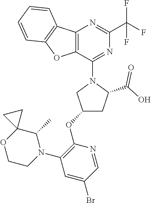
C12=C(C(N3CC(OC4=C(N5C(C)C6(OCC5)CC6)C=C(Br)C=N4)CC3C(O)=O)=NC(C(F)(F)F)=N1)OC1=C2C=CC=C1
